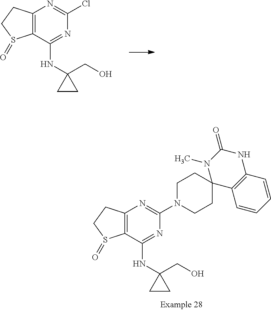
C12=C(C(NC3(CO)CC3)=NC(Cl)=N1)S(=O)CC2.C12=C(C(NC3(CO)CC3)=NC(N3CCC4(CC3)C3=C(NC(=O)N4C)C=CC=C3)=N1)S(=O)CC2
